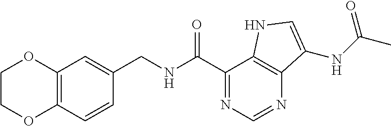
C12=C(C=CC(CNC(C3=NC=NC4=C3NC=C4NC(C)=O)=O)=C1)OCCO2
